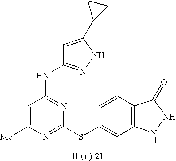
C1=C([Me])N=C(SC2=CC3=C(C=C2)C(=O)NN3)N=C1NC1=NNC(C2CC2)=C1
